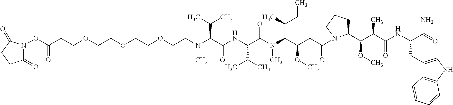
NC(=O)C(NC(C(C(C1CCCN1C(CC(C(N(C(C(NC(C(N(C)CCOCCOCCOCCC(ON1C(=O)CCC1=O)=O)C(C)C)=O)C(C)C)=O)C)C(C)CC)OC)=O)OC)C)=O)CC1=CNC2=C1C=CC=C2
